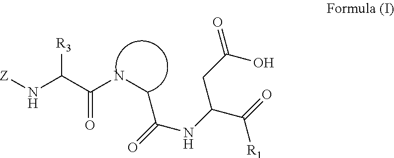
[Z]NC(C(NCC(NC(C(=O)[R1])CC(=O)O)=O)=O)[R3]
